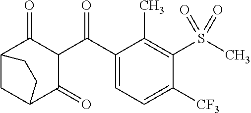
C12CC(C(=O)C(C(C3=CC=C([CF3])C(S(C)(=O)=O)=C3C)=O)C1=O)CC2
